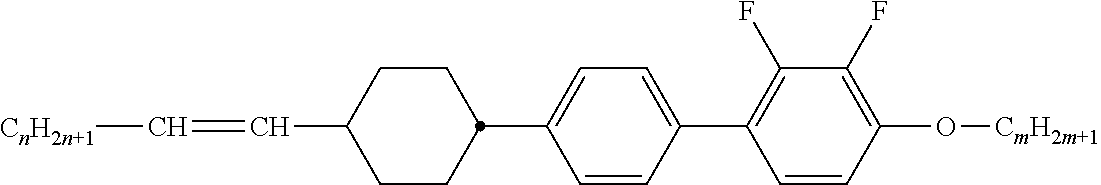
C1(F)=C(C2=CC=C(C3CCC(C=C[CnH2n+1])CC3)C=C2)C=CC(O[CmH2m+1])=C1F
